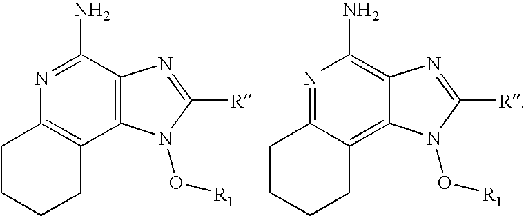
C1CCCC2=C1N=C(N)C1=C2N(O[R1])C([R])=N1.C1CCCC2=C3C(=C(N)N=C12)N=C([R])N3O[R1]
